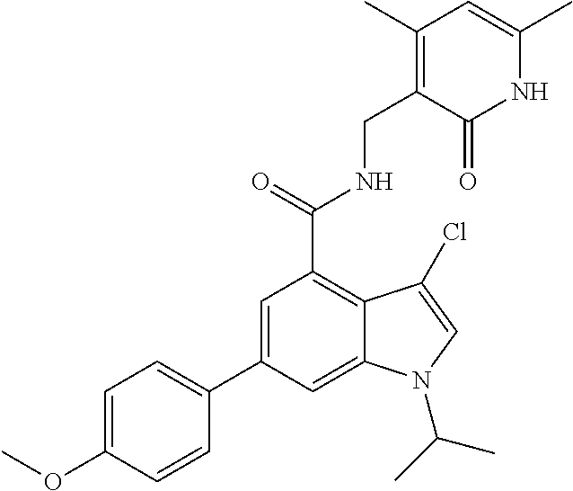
N1C(C)=CC(C)=C(CNC(C2=C3C(=CC(C4=CC=C(OC)C=C4)=C2)N(C(C)C)C=C3Cl)=O)C1=O
